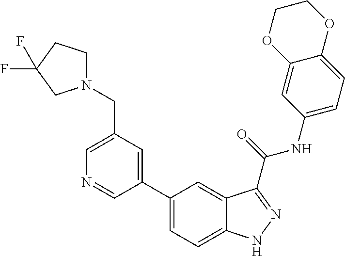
C1(CN2CCC(F)(F)C2)=CN=CC(C2=CC=C3C(=C2)C(C(NC2=CC=C4C(=C2)OCCO4)=O)=NN3)=C1
